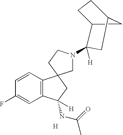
C1C2C(N3CC4(CC3)C3=C(C=C(F)C=C3)C([H])(NC(C)=O)C4)([H])CC(C1)C2.[H]
